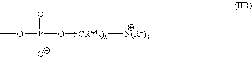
COP([O-])(O[CR4A2)b][N(R4)3])=O
